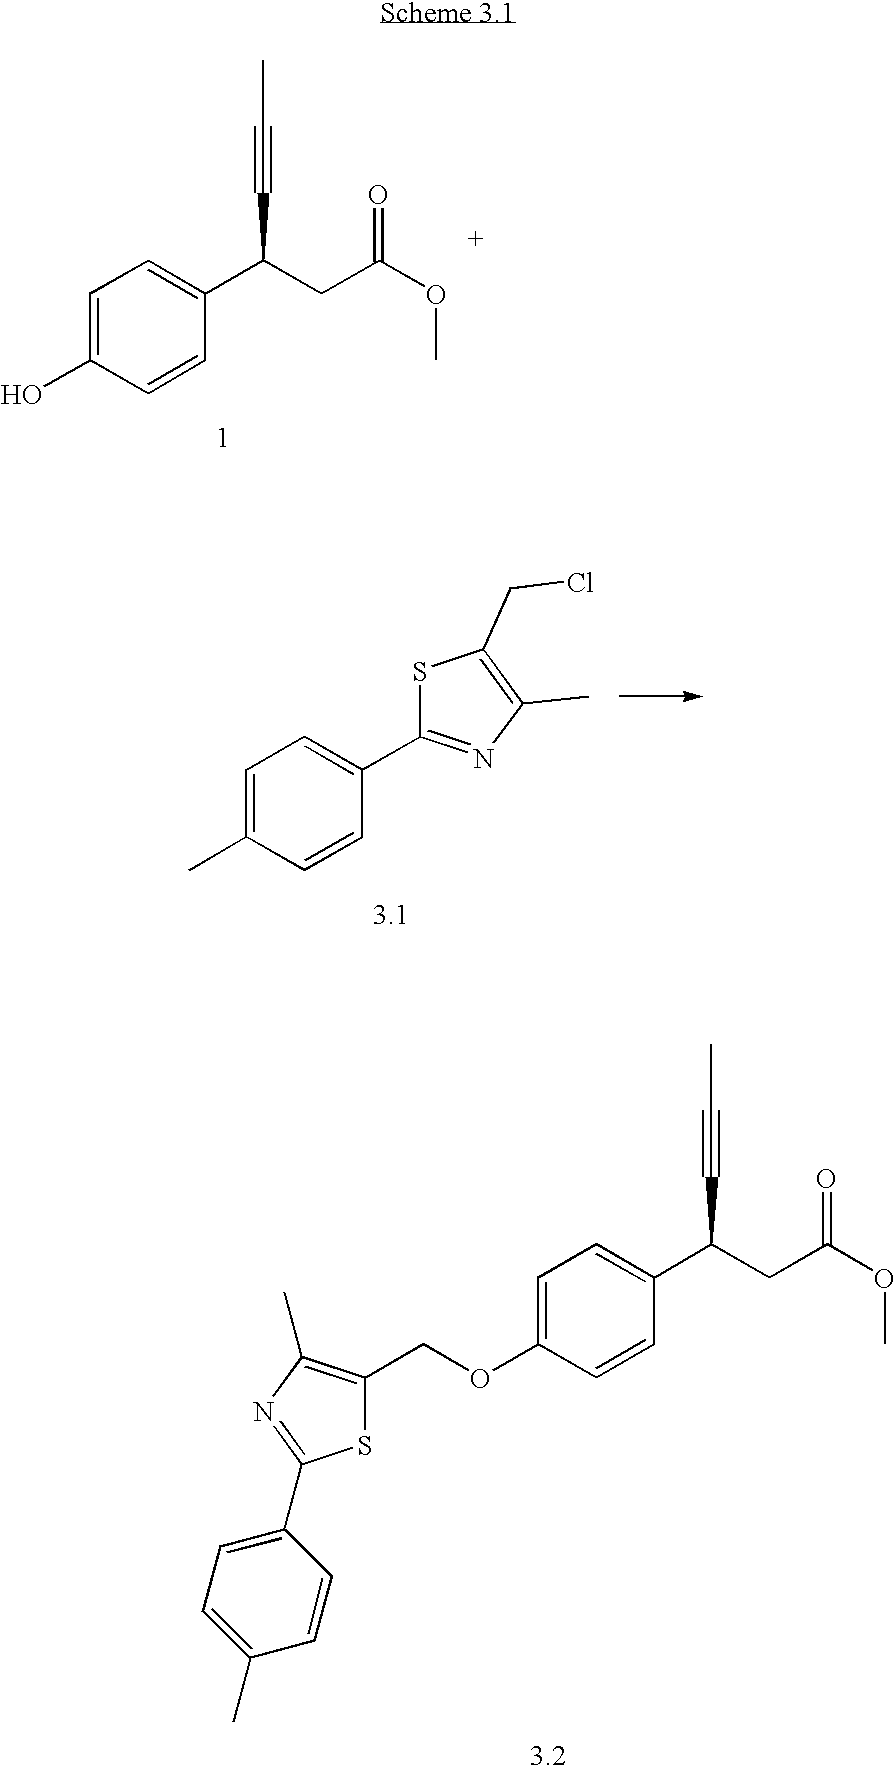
C1=C(O)C=CC(C(CC(OC)=O)C#CC)=C1.C1(C)=CC=C(C2=NC(C)=C(COC3=CC=C(C(CC(OC)=O)C#CC)C=C3)S2)C=C1.C1=C(C)C=CC(C2=NC(C)=C(CCl)S2)=C1
